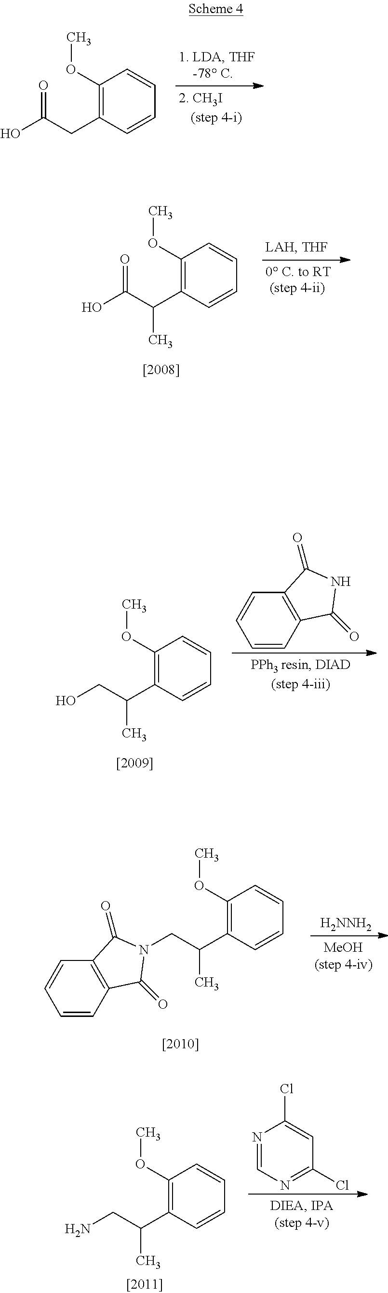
C1(OC)=C(CC(O)=O)C=CC=C1.C1(OC)=C(C(C(O)=O)C)C=CC=C1.C1(OC)=C(C(CO)C)C=CC=C1.C1=CC2=C(C=C1)C(=O)NC2=O.C1=CC2=C(C=C1)C(=O)N(CC(C1=C(OC)C=CC=C1)C)C2=O.[H2NNH2].C1(OC)=C(C(CN)C)C=CC=C1.C1(Cl)=CC(Cl)=NC=N1
